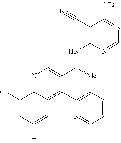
C1(C([Me])NC2=C(C#N)C(N)=NC=N2)=CN=C2C(=C1C1=CC=CC=N1)C=C(F)C=C2Cl
